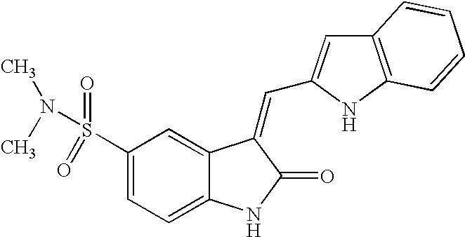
C1(S(=O)(=O)N(C)C)=CC=C2C(=C1)C(=CC1=CC3=C(N1)C=CC=C3)C(=O)N2
